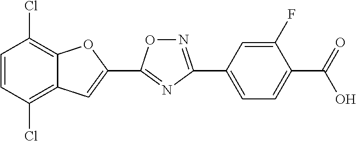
C1=CC(Cl)=C2C(=C1Cl)OC(C1=NC(C3=CC=C(C(=O)O)C(F)=C3)=NO1)=C2
